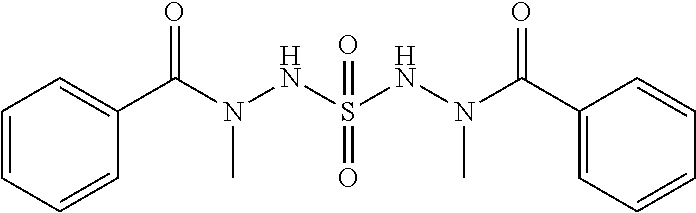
C1=CC=CC(C(N(NS(NN(C(C2=CC=CC=C2)=O)C)(=O)=O)C)=O)=C1
